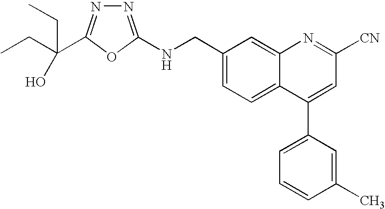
C1(CNC2=NN=C(C(CC)(CC)O)O2)=CC=C2C(=C1)N=C([CN])C=C2C1=CC=CC(C)=C1
